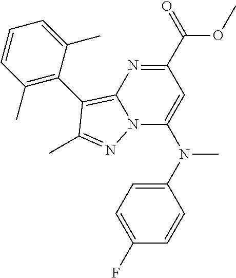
COC(C1=NC2=C(C3=C(C)C=CC=C3C)C(C)=NN2C(N(C2=CC=C(F)C=C2)C)=C1)=O
